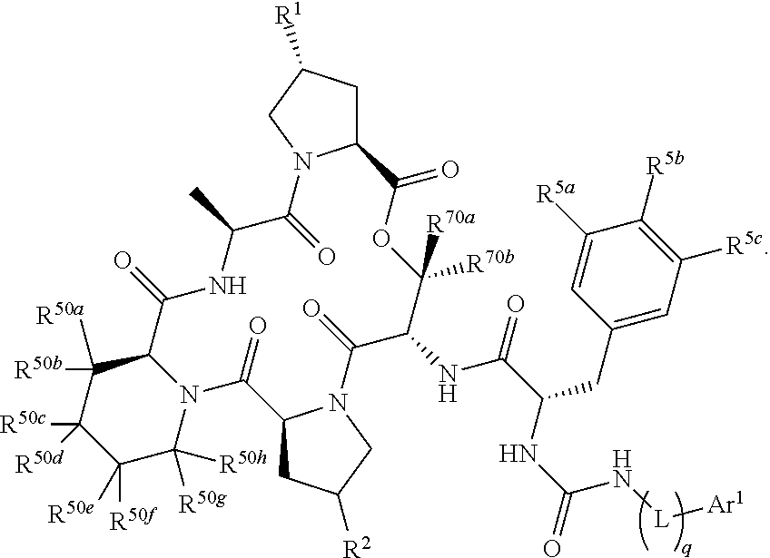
C1C([R1])CN2C1C(=O)OC([R70a])([R70b])C(NC(=O)C(NC(=O)N[L][Ar1])CC1=CC([R5c])=C([R5b])C([R5a])=C1)C(=O)N1C(CC([R2])C1)C(=O)N1C(C(=O)NC(C)C2=O)C([R50b])([R50a])C([R50c])([R50d])C([R50f])([R50e])C1([R50g])[R50h]
